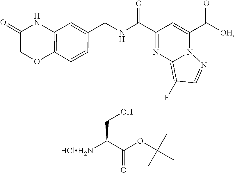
C(=O)(C1=CC(C(=O)NCC2=CC3=C(C=C2)OCC(=O)N3)=NC2=C(F)C=NN21)[OH].[HClH2N]C(C(=O)OC(C)(C)C)CO
